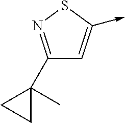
C1(C2(C)CC2)=NSC(->C)=C1
